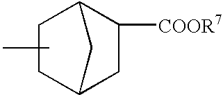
C1C2CC([COOR7])C(C1)C2
